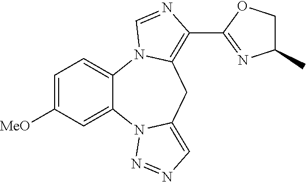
C1=C([MeO])C=C2C(=C1)N1C(=C(C3=NC(C)CO3)N=C1)CC1=CN=NN21
